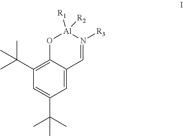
C1=C2C(=C(C(C)(C)C)C=C1C(C)(C)C)O[Al]([R1])([R2])N([R3])=C2
